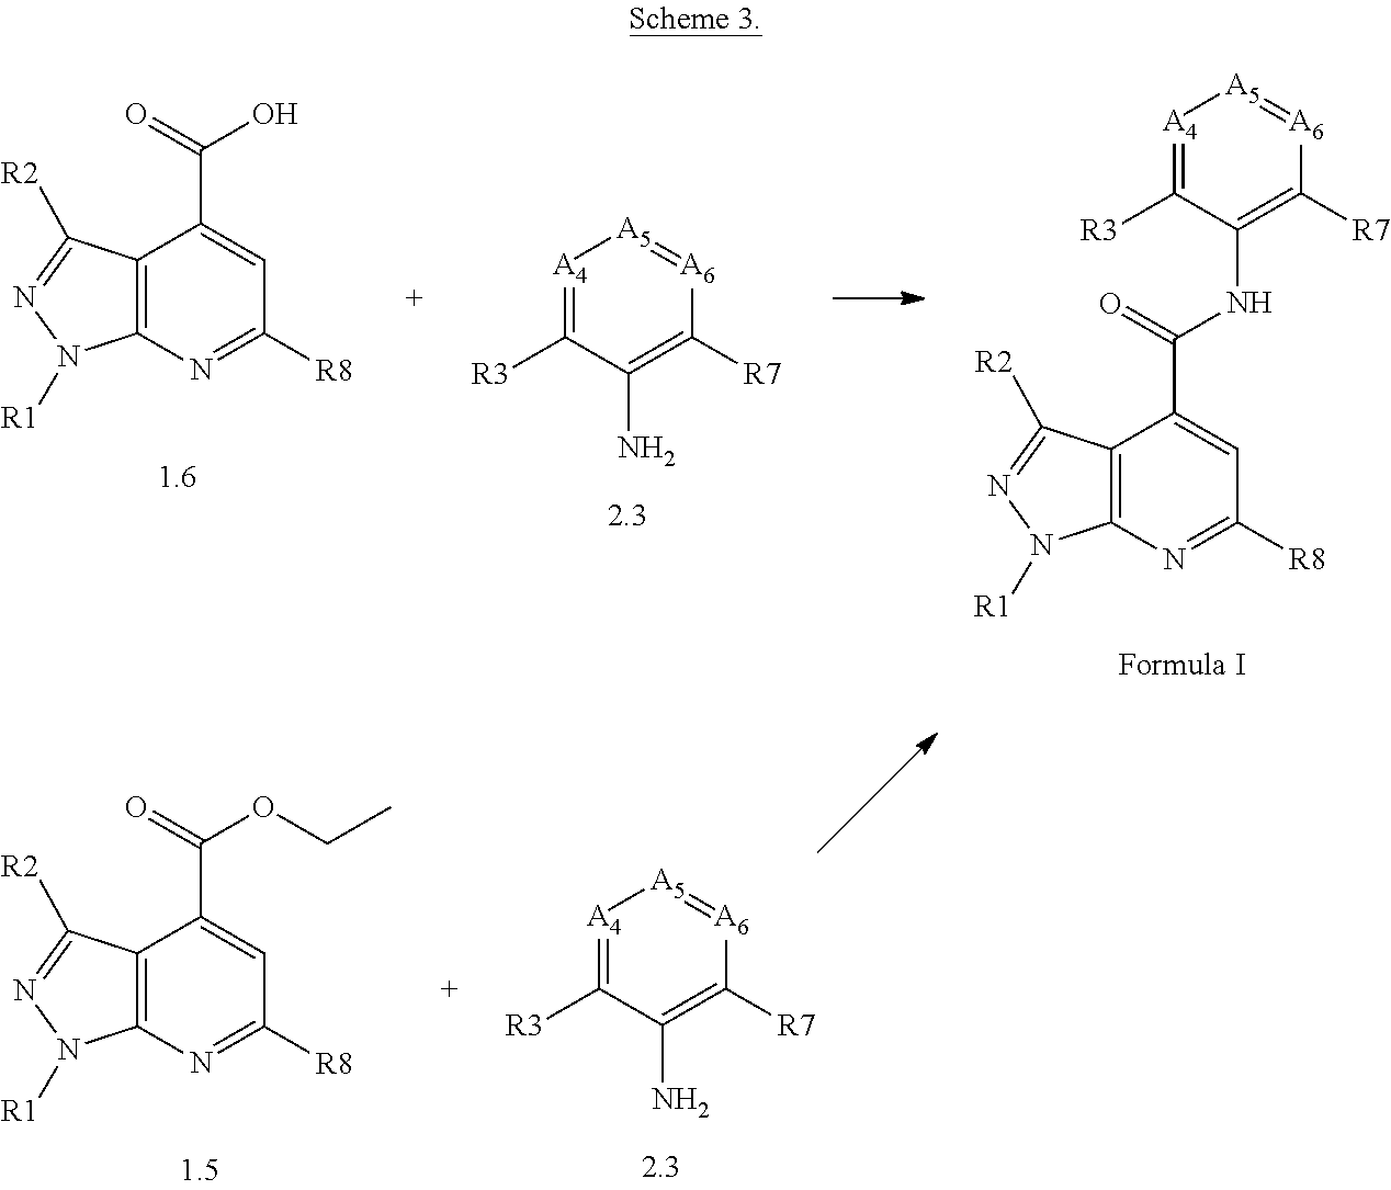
C12=C(N=C([R8])C=C1C(=O)OCC)N([R1])N=C2[R2].[A4]1=C([R3])C(N)=C([R7])[A6]=[A5]1.C12=C(N=C([R8])C=C1C(=O)O)N([R1])N=C2[R2].[A4]1=C([R3])C(N)=C([R7])[A6]=[A5]1.[A4]1=C([R3])C(NC(C2=CC([R8])=NC3=C2C([R2])=NN3[R1])=O)=C([R7])[A6]=[A5]1
